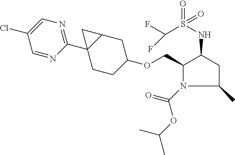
C1(COC2CCC3(C4=NC=C(Cl)C=N4)C(C2)C3)N(C(=O)OC(C)C)C(C)CC1NS(=O)(C(F)F)=O
